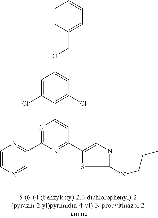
C1(C2=NC(C3=NC=CN=C3)=NC(C3=C(Cl)C=C(OCC4=CC=CC=C4)C=C3Cl)=C2)=CN=C(NCCC)S1
